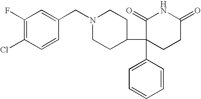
C1=CC(C2(C3CCN(CC4=CC(F)=C(Cl)C=C4)CC3)CCC(=O)NC2=O)=CC=C1
